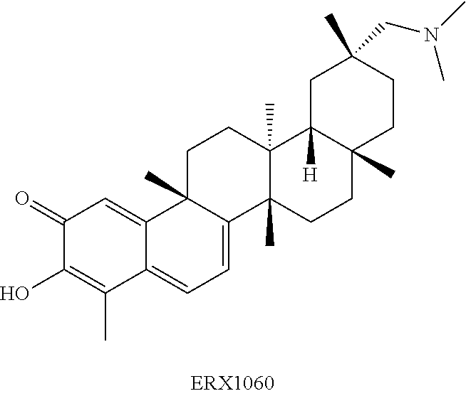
OC1=C(C)C2=CC=C3C(C)(C2=CC1=O)CCC1(C)C3(C)CCC2(C)C1([H])CC(C)(CN(C)C)CC2
